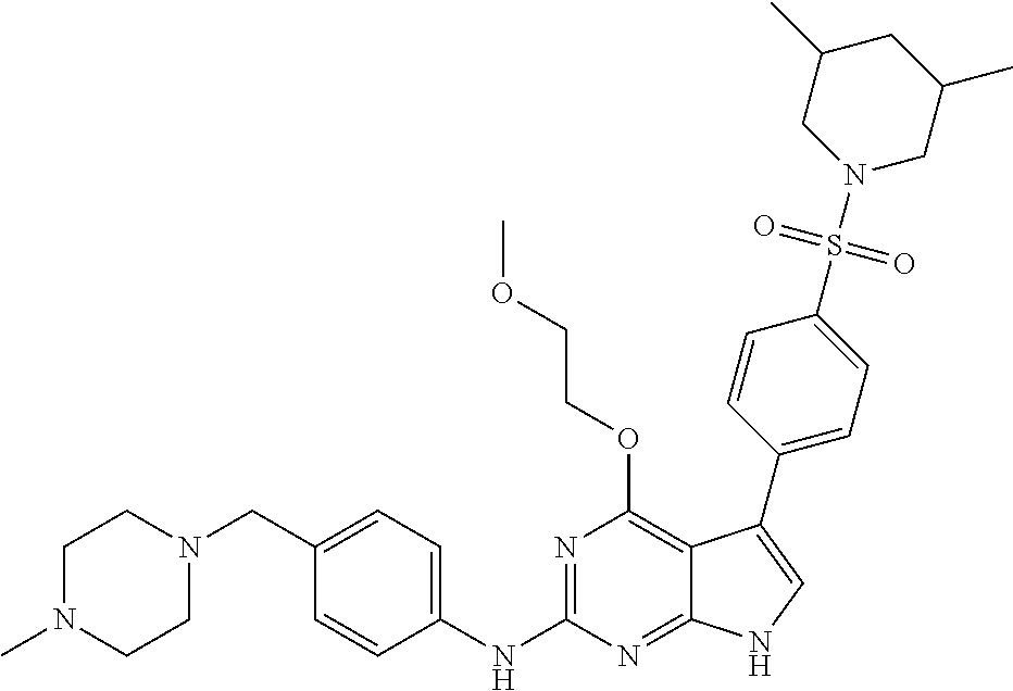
C1N(C)CCN(CC2=CC=C(NC3=NC(OCCOC)=C4C(=N3)NC=C4C3=CC=C(S(N4CC(C)CC(C)C4)(=O)=O)C=C3)C=C2)C1
